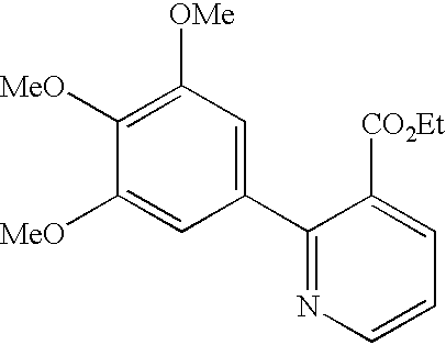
C1([MeO])=C([OMe])C=C(C2=NC=CC=C2[CO2Et])C=C1[MeO]
